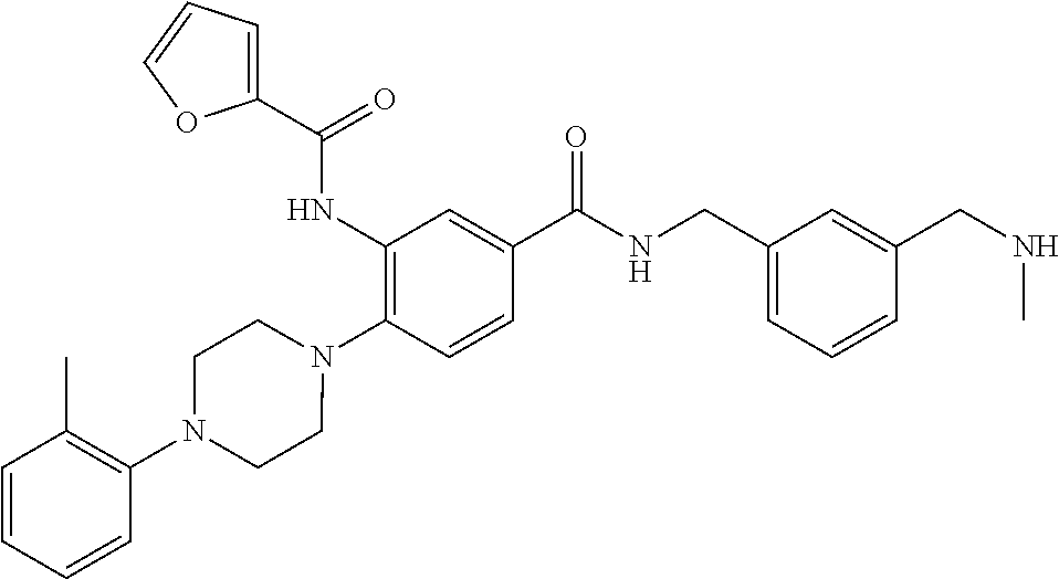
C1(NC(=O)C2=CC=CO2)=C(N2CCN(C3=C(C)C=CC=C3)CC2)C=CC(C(NCC2=CC=CC(CNC)=C2)=O)=C1
